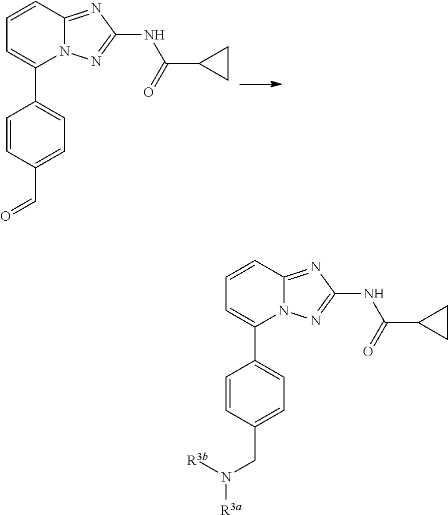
C1=CC=C(C2=CC=C(C=O)C=C2)N2C1=NC(NC(=O)C1CC1)=N2.C1=CC=C(C2=CC=C(CN([R3a])[R3b])C=C2)N2C1=NC(NC(=O)C1CC1)=N2
